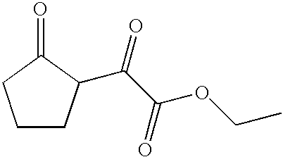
C1CC(C(C(=O)OCC)=O)C(=O)C1
